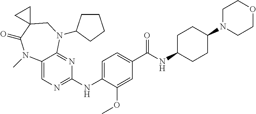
C1=C(NC2=NC=C3C(=N2)N(C2CCCC2)CC2(C(=O)N3C)CC2)C(OC)=CC(C(NC2CCC(N3CCOCC3)CC2)=O)=C1
